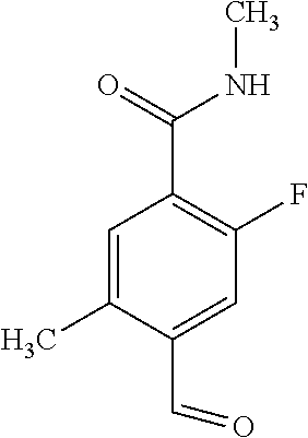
C1=C(C)C(C=O)=CC(F)=C1C(NC)=O
